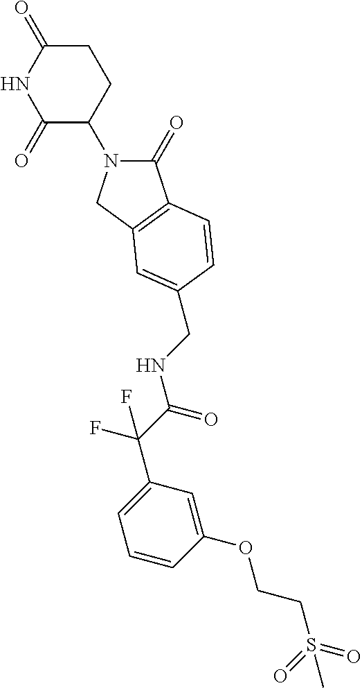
C1(=O)N(C2CCC(=O)NC2=O)CC2=C1C=CC(CNC(C(F)(F)C1=CC=CC(OCCS(=O)(=O)C)=C1)=O)=C2
